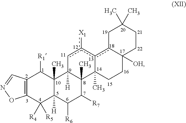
[R4]C1([R5])C2=C(C([R1])C3(C)C4([H])cc([X1])c5c6CC(C)(C)CCC6([OH])CCC5(C)C4(C)C([R7])C([R6])C13[H])C=NO2
